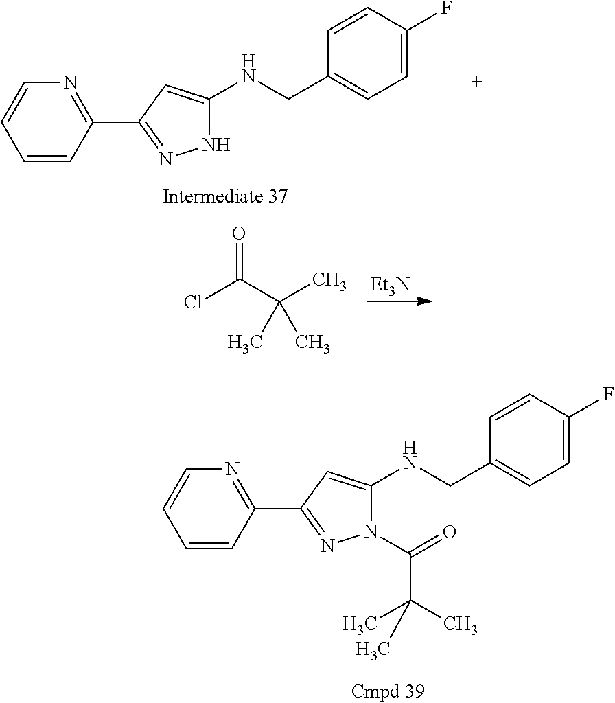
C1=CC(C2=NNC(NCC3=CC=C(F)C=C3)=C2)=NC=C1.[Et3N].ClC(=O)C(C)(C)C.C1=CC(C2=NN(C(=O)C(C)(C)C)C(NCC3=CC=C(F)C=C3)=C2)=NC=C1
